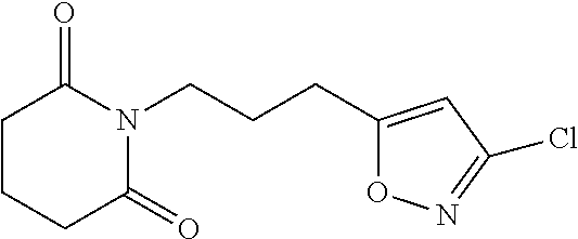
C1CCC(=O)N(CCCC2=CC(Cl)=NO2)C1=O
